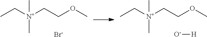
C(COC)[N+](CC)(C)C.[Br-].C(COC)[N+](CC)(C)C.[O-][H]
